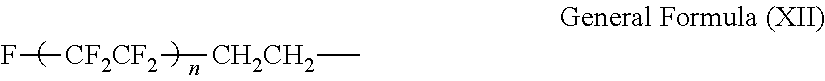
[CF2CF2](F)[CH2CH2]C
